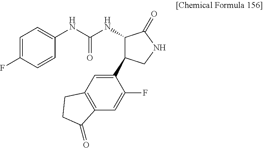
C1=C(F)C=CC(NC(NC2C(C3=CC4=C(C=C3F)C(=O)CC4)CNC2=O)=O)=C1
